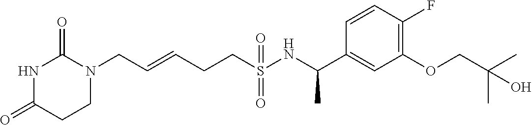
N1C(=O)CCN(CC=CCCS(NC(C2=CC(OCC(C)(C)O)=C(F)C=C2)C)(=O)=O)C1=O
